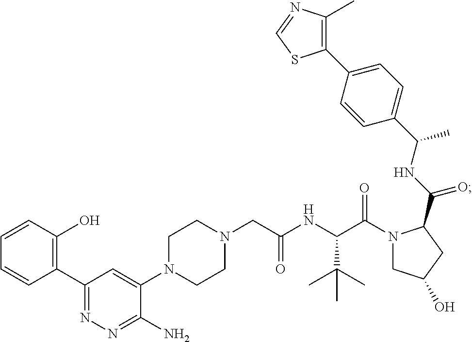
C1(C2=C(O)C=CC=C2)=NN=C(N)C(N2CCN(CC(NC(C(N3CC(O)CC3C(NC(C3=CC=C(C4=C(C)N=CS4)C=C3)C)=O)=O)C(C)(C)C)=O)CC2)=C1
